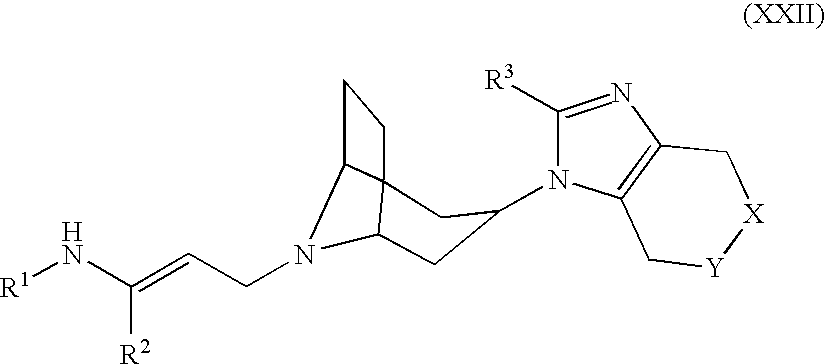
C1([R3])=NC2=C(N1C1CC3N(CC=C(N[R1])[R2])C4C3(CC4)C1)C[Y][X]C2
